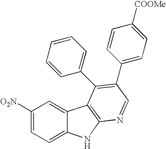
C1([O2N])=CC=C2C(=C1)C1=C(N2)N=CC(C2=CC=C([COOMe])C=C2)=C1C1=CC=CC=C1
